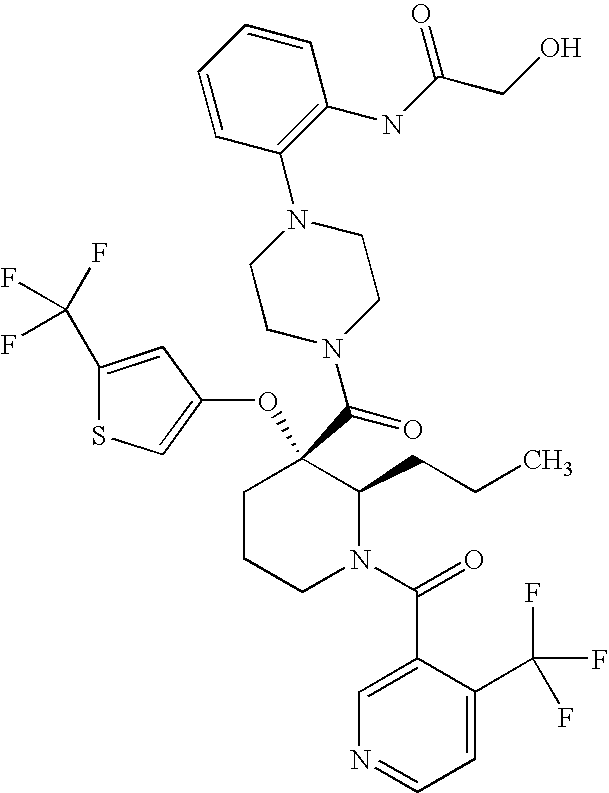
C1CCN(C(=O)C2=CN=CC=C2C(F)(F)F)C(CCC)C1(C(=O)N1CCN(C2=C(NC(CO)=O)C=CC=C2)CC1)OC1=CSC(C(F)(F)F)=C1
